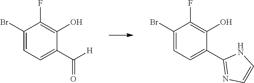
C1(Br)=CC=C(C([H])=O)C(O)=C1F.C1(Br)=CC=C(C2=NC=CN2)C(O)=C1F
